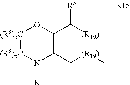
[(R9)xC]1[(R9)xC]N([R])C2=C(O1)C([R5])[(R19)][(R19)](C)C2
